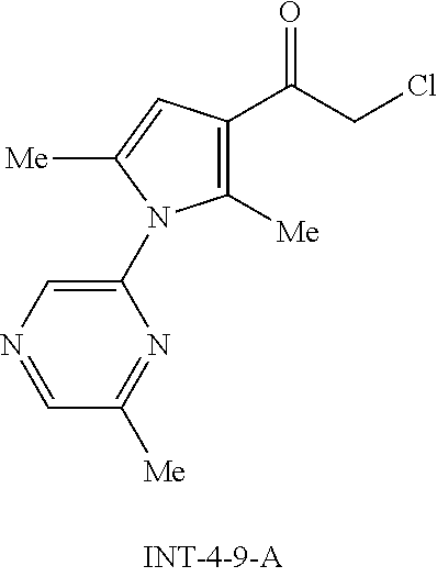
C1=NC=C(N2C([Me])=C(C(CCl)=O)C=C2[Me])N=C1[Me]
